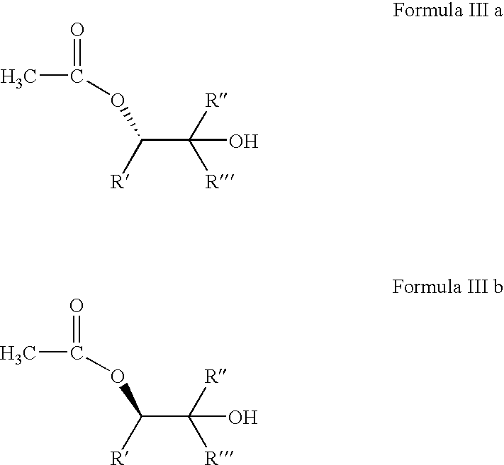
O(C([R])C([R])([R])O)C(C)=O.O(C([R])C([R])([R])O)C(C)=O
